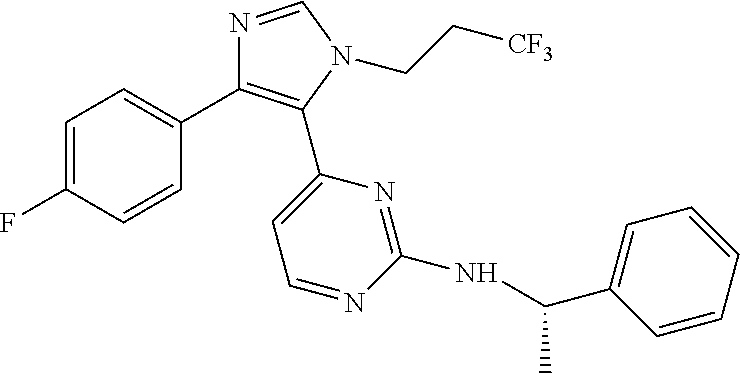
C1=C(F)C=CC(C2=C(C3=CC=NC(NC(C4=CC=CC=C4)C)=N3)N(CC[CF3])C=N2)=C1
